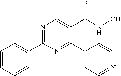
C1=CC=CC(C2=NC=C(C(NO)=O)C(C3=CC=NC=C3)=N2)=C1
